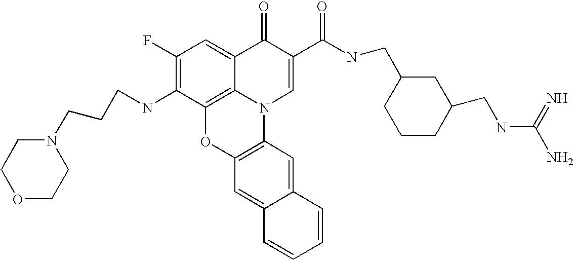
C1(F)=C(NCCCN2CCOCC2)C2=C3C(=C1)C(=O)C(C(NCC1CCCC(CNC(N)=N)C1)=O)=CN3C1=C(O2)C=C2C(=C1)C=CC=C2
